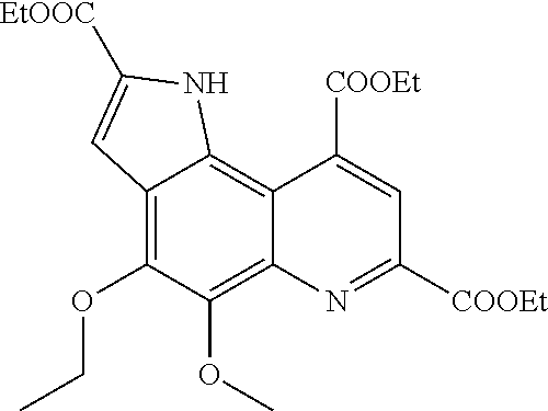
C12=C(OCC)C(OC)=C3C(=C1NC([EtOOC])=C2)C([COOEt])=CC([COOEt])=N3
